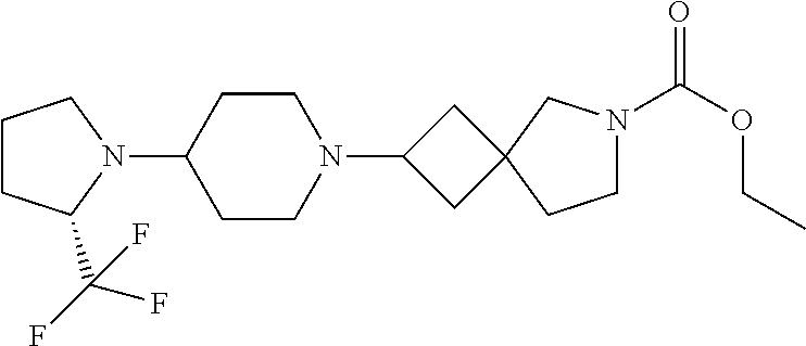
C1C(C(F)(F)F)N(C2CCN(C3CC4(C3)CCN(C(OCC)=O)C4)CC2)CC1
